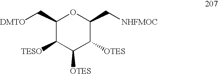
C1(C[DMTO])C([TESO])C([OTES])C([OTES])C(C[NHFMOC])O1
